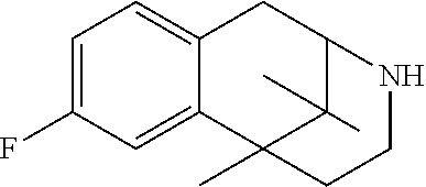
C1=C(F)C=C2C(=C1)CC1C(C)(C)C2(C)CCN1
